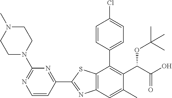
C1(C2=NC3=C(S2)C(C2=CC=C(Cl)C=C2)=C(C(OC(C)(C)C)C(=O)O)C(C)=C3)=NC(N2CCN(C)CC2)=NC=C1
